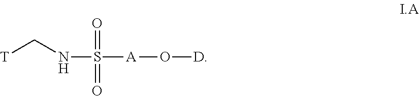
[T]CNS([A]O[D])(=O)=O
